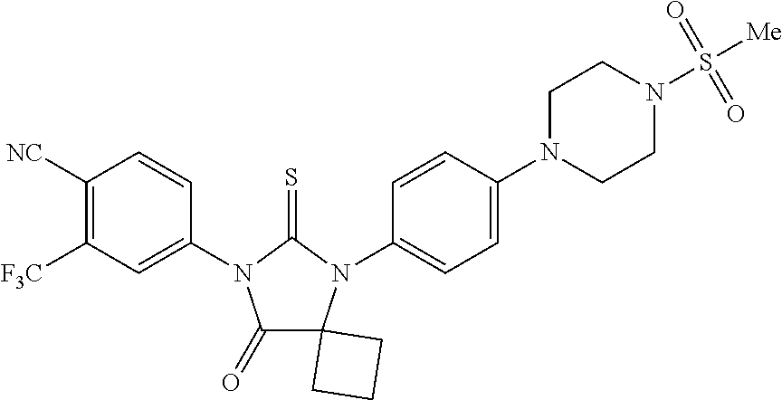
C1(=O)C2(N(C3=CC=C(N4CCN(S([Me])(=O)=O)CC4)C=C3)C(=S)N1C1=CC([F3C])=C([NC])C=C1)CCC2
